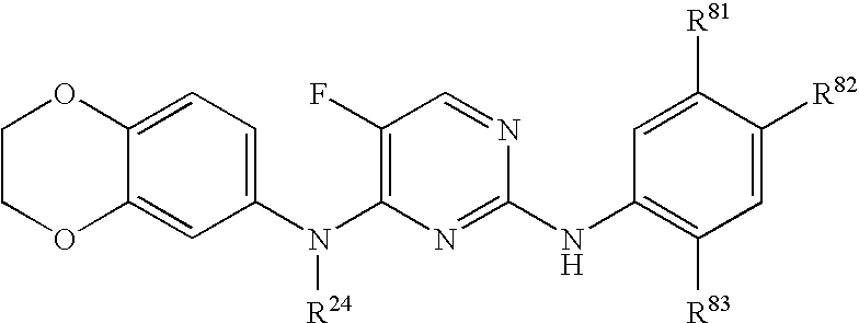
C1=C2C(=CC(N(C3=C(F)C=NC(NC4=C([R83])C=C([R82])C([R81])=C4)=N3)[R24])=C1)OCCO2
